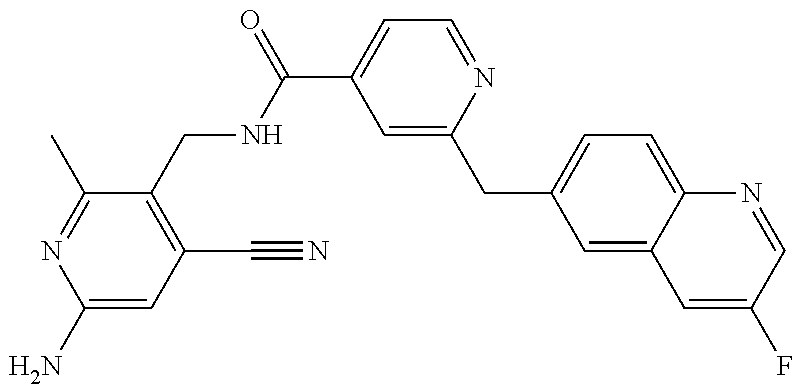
C1(N)=CC(C#N)=C(CNC(C2=CC=NC(CC3=CC=C4C(=C3)C=C(F)C=N4)=C2)=O)C(C)=N1
